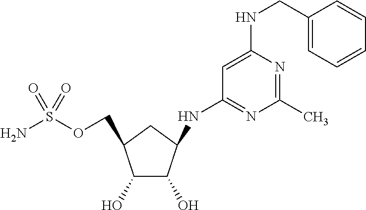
C1(O)C(O)C(NC2=NC(C)=NC(NCC3=CC=CC=C3)=C2)CC1COS(N)(=O)=O
